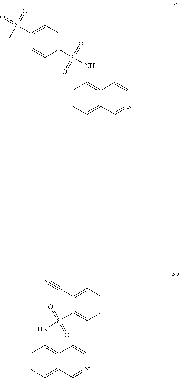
C12=C(NS(C3=CC=C(S(=O)(=O)C)C=C3)(=O)=O)C=CC=C1C=NC=C2.C12=C(NS(=O)(=O)C3=CC=CC=C3C#N)C=CC=C1C=NC=C2
